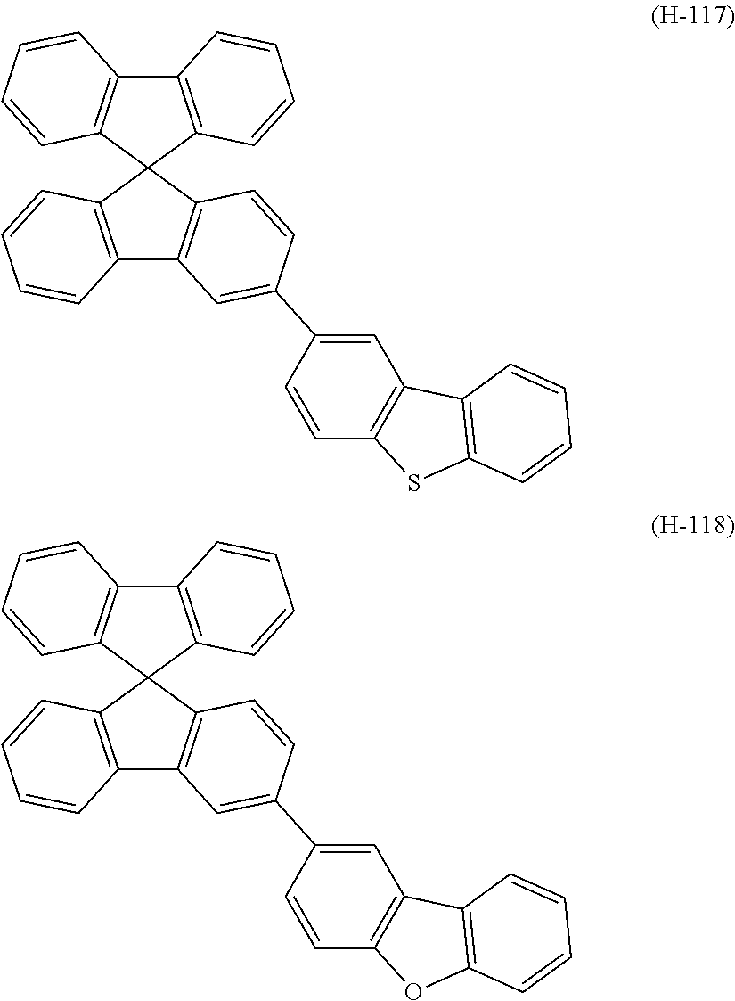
C12=C(C=CC=C1)C1(C3=C2C=CC=C3)C2=C(C3=C1C=CC(C1=CC4=C(C=C1)SC1=C4C=CC=C1)=C3)C=CC=C2.C12=C(C=CC=C1)C1(C3=C2C=CC=C3)C2=C(C3=C1C=CC(C1=CC4=C(C=C1)OC1=C4C=CC=C1)=C3)C=CC=C2
